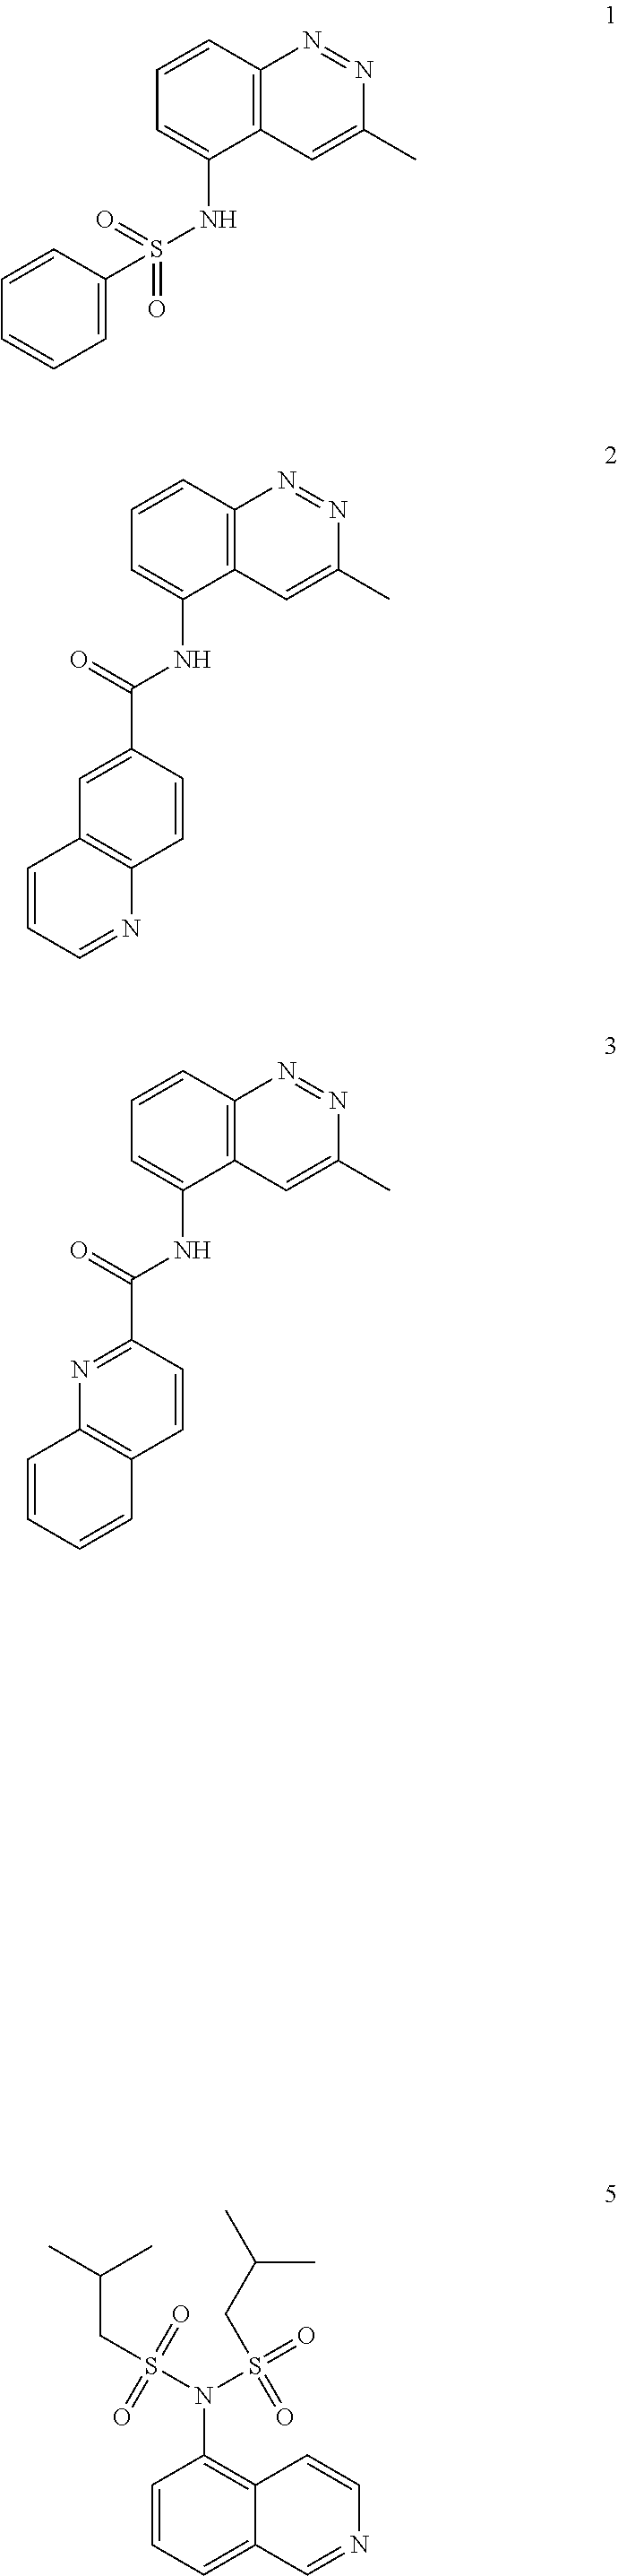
C1=CC2=C(C(NS(=O)(=O)C3=CC=CC=C3)=C1)C=C(C)N=N2.C1=CC2=C(C(NC(=O)C3=CC4=C(C=C3)N=CC=C4)=C1)C=C(C)N=N2.C1=CC2=C(C(NC(=O)C3=NC4=C(C=C3)C=CC=C4)=C1)C=C(C)N=N2.C1=CC(N(S(=O)(CC(C)C)=O)S(=O)(CC(C)C)=O)=C2C(=C1)C=NC=C2
